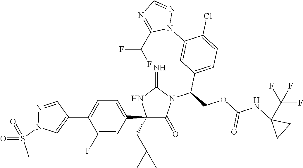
C1(C2=CC=C(C3=CN(S(=O)(=O)C)N=C3)C(F)=C2)(CC(C)(C)C)C(=O)N(C(COC(NC2(C(F)(F)F)CC2)=O)C2=CC=C(Cl)C(N3N=CN=C3C(F)F)=C2)C(=N)N1
